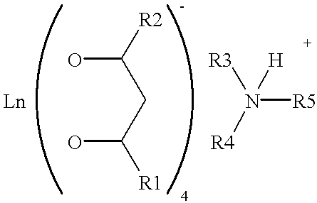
OC(CC([R1])O)[R2].[Ln].[R5]N([R3])([H])[R4]
